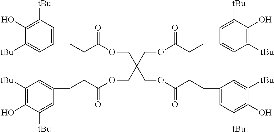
C1(CCC(OCC(COC(CCC2=CC([tBu])=C(O)C([tBu])=C2)=O)(COC(CCC2=CC([tBu])=C(O)C([tBu])=C2)=O)COC(=O)CCC2=CC([tBu])=C(O)C([tBu])=C2)=O)=CC([tBu])=C(O)C([tBu])=C1
